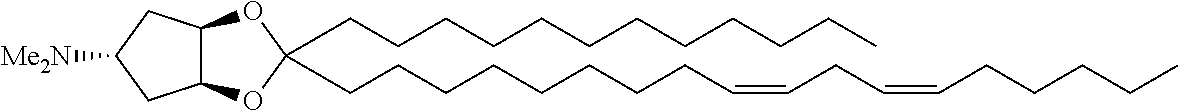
C12C(OC(CCCCCCCCC=CCC=CCCCCC)(CCCCCCCCCCCC)O1)CC([Me2N])C2
